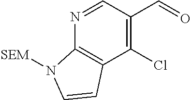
C1(Cl)=C(C=O)C=NC2=C1C=CN2[SEM]
